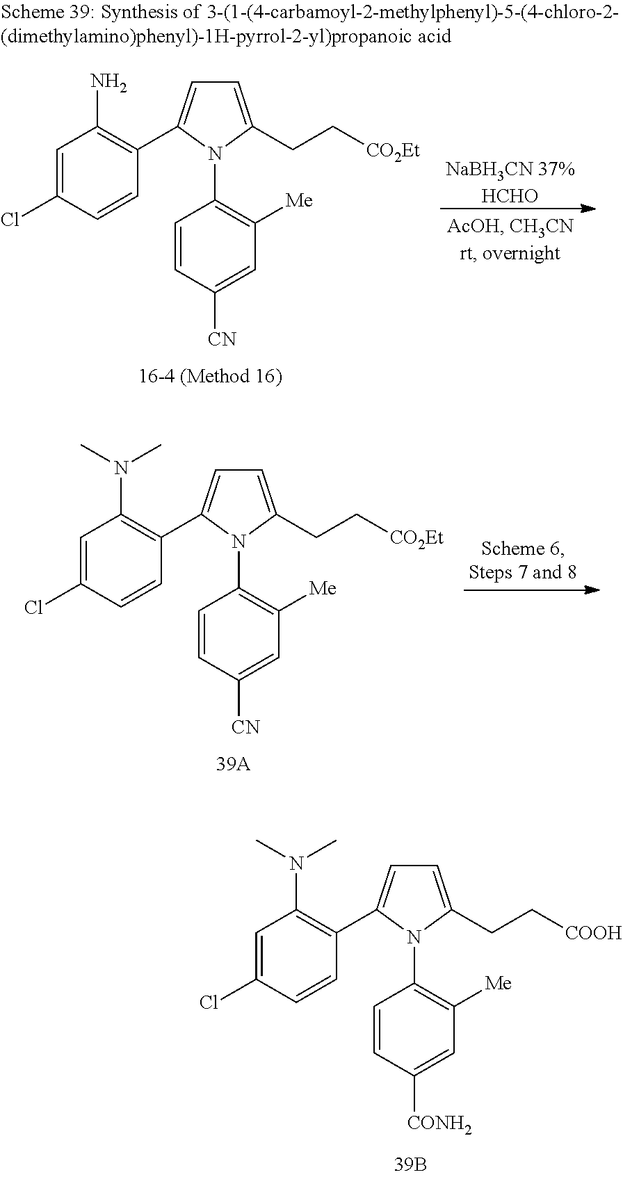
C1=C(Cl)C=CC(C2=CC=C(CC[CO2Et])N2C2=C([Me])C=C([CN])C=C2)=C1N.[NaBH3CN 37%HCHO].C1=C(Cl)C=CC(C2=CC=C(CC[CO2Et])N2C2=C([Me])C=C([CN])C=C2)=C1N(C)C.C1=C(Cl)C=CC(C2=CC=C(CC[COOH])N2C2=C([Me])C=C([CONH2])C=C2)=C1N(C)C
